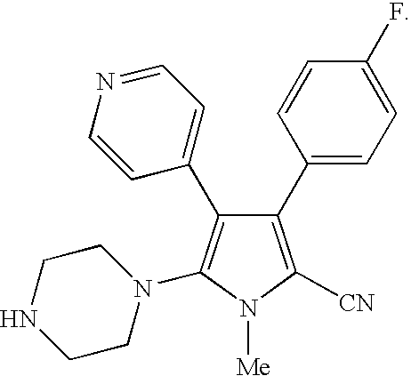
C1(C2=CC=C(F)C=C2)=C([CN])N([Me])C(N2CCNCC2)=C1C1=CC=NC=C1
